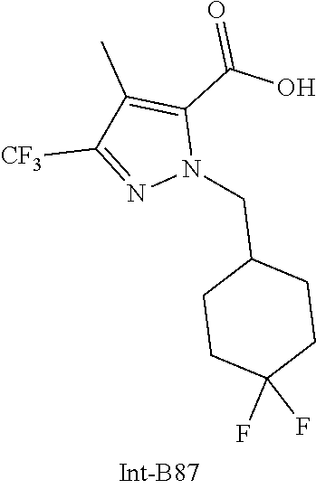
N1(CC2CCC(F)(F)CC2)C(C(=O)O)=C(C)C([CF3])=N1
